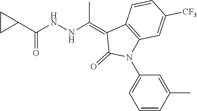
C1=CC([CF3])=CC2=C1C(=C(NNC(C1CC1)=O)C)C(=O)N2C1=CC=CC(C)=C1
